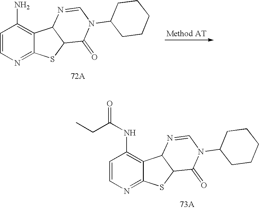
C1=CN=C2C(=C1N)C1C(S2)C(=O)N(C2CCCCC2)C=N1.C1=CN=C2C(=C1NC(=O)CC)C1C(S2)C(=O)N(C2CCCCC2)C=N1
